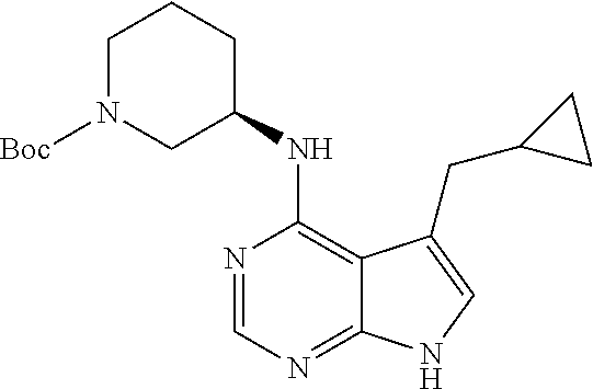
C1=NC(NC2CCCN([Boc])C2)=C2C(=N1)NC=C2CC1CC1
